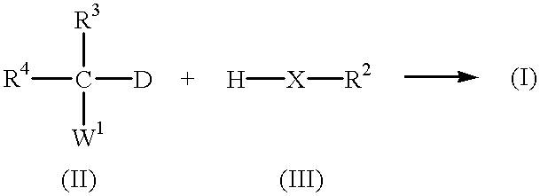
[R4]C([D])([R3])[W1].[H][X][R2]
